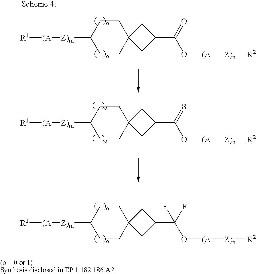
C1CC([Z)m][(A][R1])CCC12CC(C(=O)O[(A][Z)n][R2])C2.C1CC([Z)m][(A][R1])CCC12CC(C(=S)O[(A][Z)n][R2])C2.C1CC([Z)m][(A][R1])CCC12CC(C(O[(A][Z)n][R2])(F)F)C2
